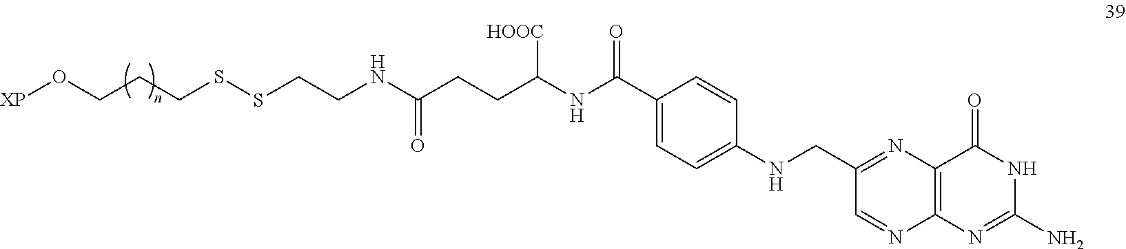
[XP]OCCCSSCCNC(CCC(NC(=O)C1=CC=C(NCC2=NC3=C(N=C2)N=C(N)NC3=O)C=C1)[HOOC])=O
